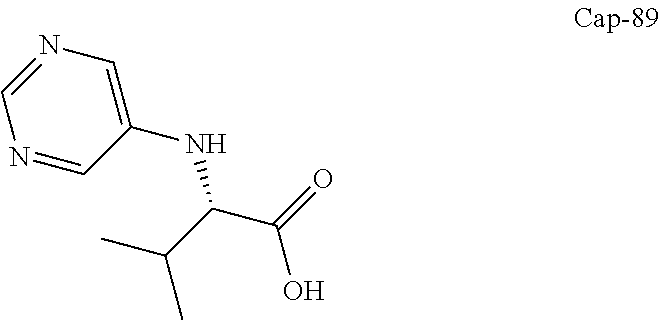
N1=CC(NC(C(=O)O)C(C)C)=CN=C1
